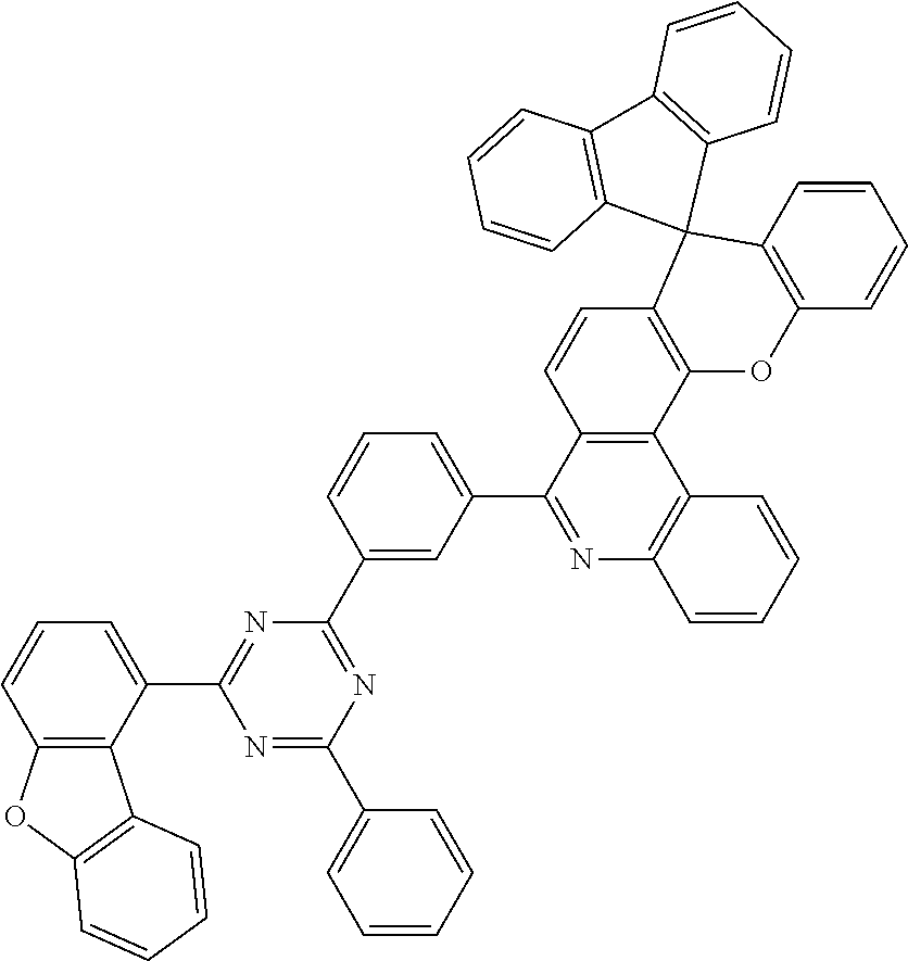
C1=CC2=C(C=C1)OC1=C(C23C2=C(C4=C3C=CC=C4)C=CC=C2)C=CC2=C1C1=C(N=C2C2=CC=CC(C3=NC(C4=CC=CC=C4)=NC(C4=CC=CC5=C4C4=C(O5)C=CC=C4)=N3)=C2)C=CC=C1
